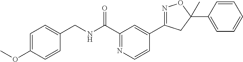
C1=CC(OC)=CC=C1CNC(C1=NC=CC(C2=NOC(C3=CC=CC=C3)(C)C2)=C1)=O
